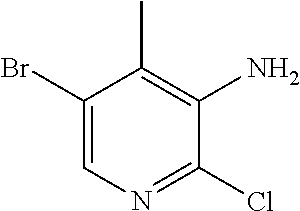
C1(Br)=CN=C(Cl)C(N)=C1C
